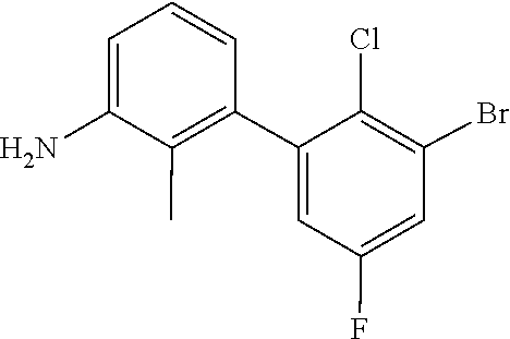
C1(C2=CC(F)=CC(Br)=C2Cl)=C(C)C(N)=CC=C1
